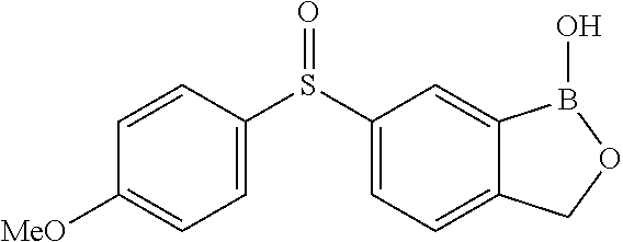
C1([MeO])=CC=C(S(C2=CC=C3C(=C2)B(O)OC3)=O)C=C1
